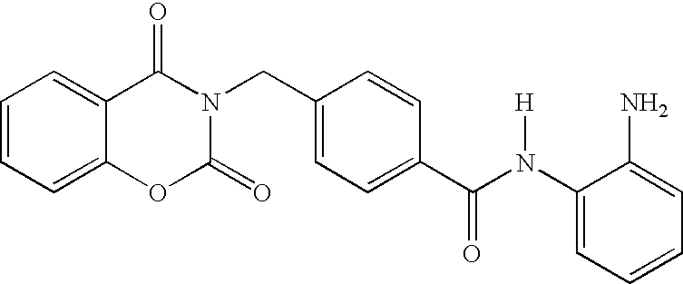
C1=CC=C2C(=C1)C(=O)N(CC1=CC=C(C(N(C3=CC=CC=C3N)[H])=O)C=C1)C(=O)O2
